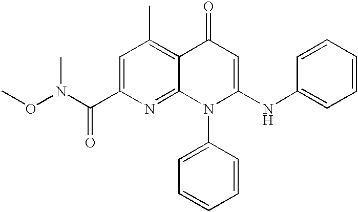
C1=C(C(N(OC)C)=O)N=C2C(=C1C)C(=O)C=C(NC1=CC=CC=C1)N2C1=CC=CC=C1
